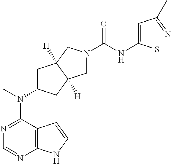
N1=C(N(C2CC3([H])C([H])(C2)CN(C(NC(=CC(=N)C)S)=O)C3)C)C2=C(N=C1)NC=C2
